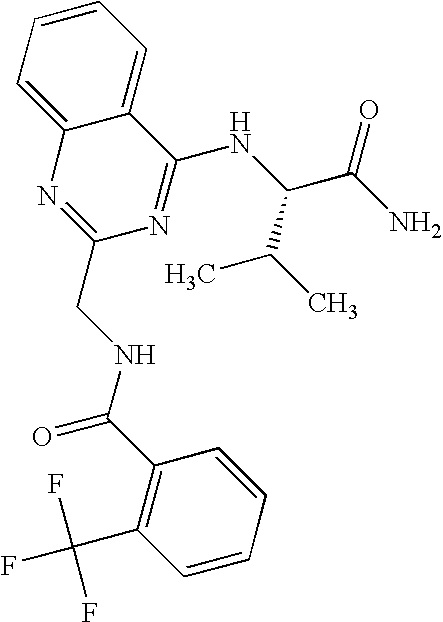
C1=C2C(=CC=C1)C(NC(C(=O)N)C(C)C)=NC(CNC(C1=C(C(F)(F)F)C=CC=C1)=O)=N2
